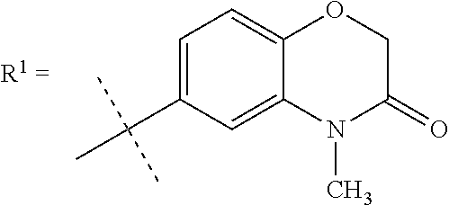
C1=C(C(C)(C)C)C=C2C(=C1)OCC(=O)N2C
